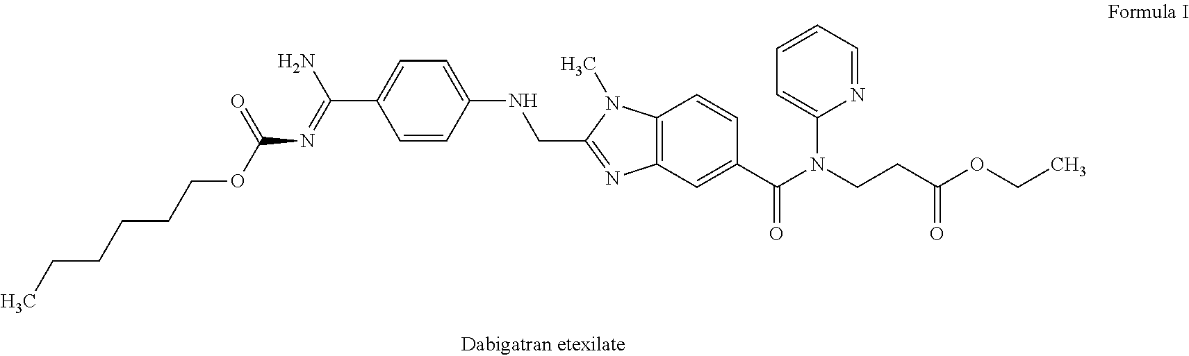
CCCCCCOC(N=C(C1=CC=C(NCC2=NC3=C(N2C)C=CC(C(N(CCC(OCC)=O)C2=CC=CC=N2)=O)=C3)C=C1)N)=O
